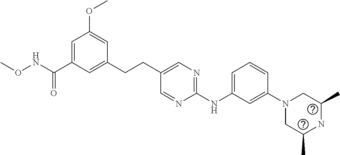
C1(CCC2=CN=C(NC3=CC=CC(N4CC(C)NC(C)C4)=C3)N=C2)=CC(C(NOC)=O)=CC(OC)=C1
